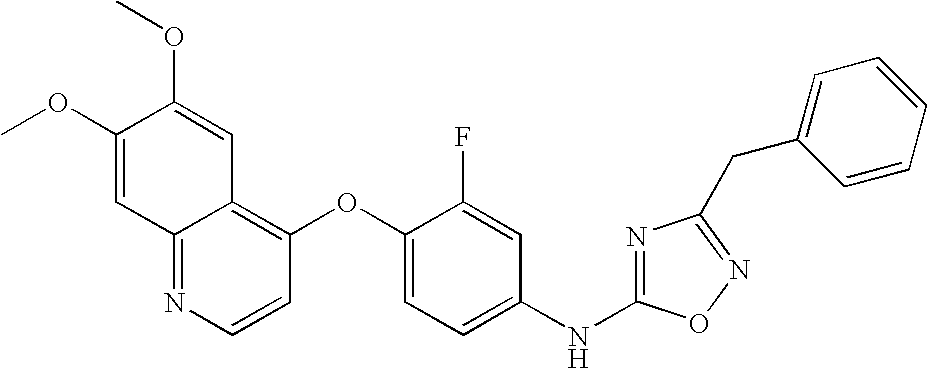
C1(OC)=CC2=NC=CC(OC3=CC=C(NC4=NC(CC5=CC=CC=C5)=NO4)C=C3F)=C2C=C1OC
